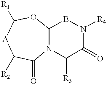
C12N(C([R3])C(=O)N([R4])B1)C(=O)C([R2])[A]C([R1])O2
